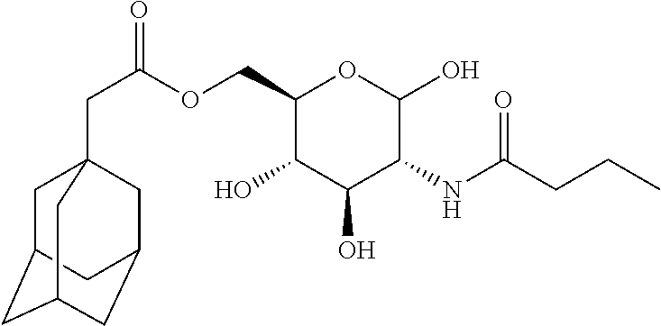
O(CC1C(O)C(O)C(NC(CCC)=O)C(O)O1)C(=O)CC12CC3CC(CC(C1)C3)C2
